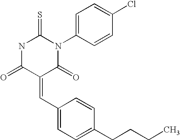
O=C1C(=CC2=CC=C(CCCC)C=C2)C(=O)N(C2=CC=C(Cl)C=C2)C(=S)N1
